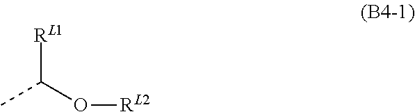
[RL1]C(O[RL2])C
